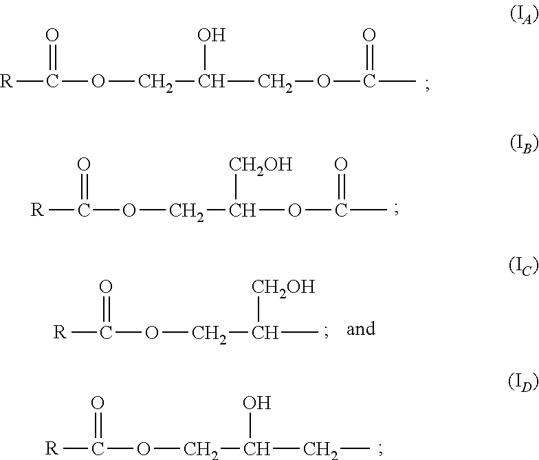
[R]C(OCC(COC(C)=O)O)=O.[R]C(OCC(OC(C)=O)[CH2OH])=O.[R]C(OCC(C)[CH2OH])=O.[R]C(OCC(CC)O)=O
